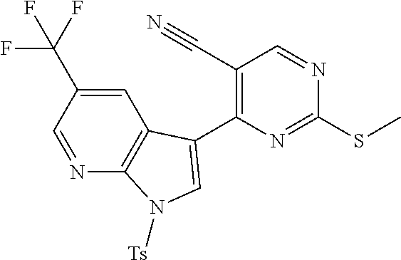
C1(C2=CN([Ts])C3=C2C=C(C(F)(F)F)C=N3)=C(C#N)C=NC(SC)=N1
